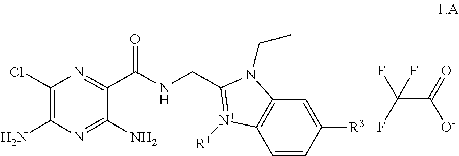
C1(Cl)=C(N)N=C(N)C(C(NCC2=[N+]([R1])C3=C(C=C([R3])C=C3)N2CC)=O)=N1.C(=O)([O-])C(F)(F)F
